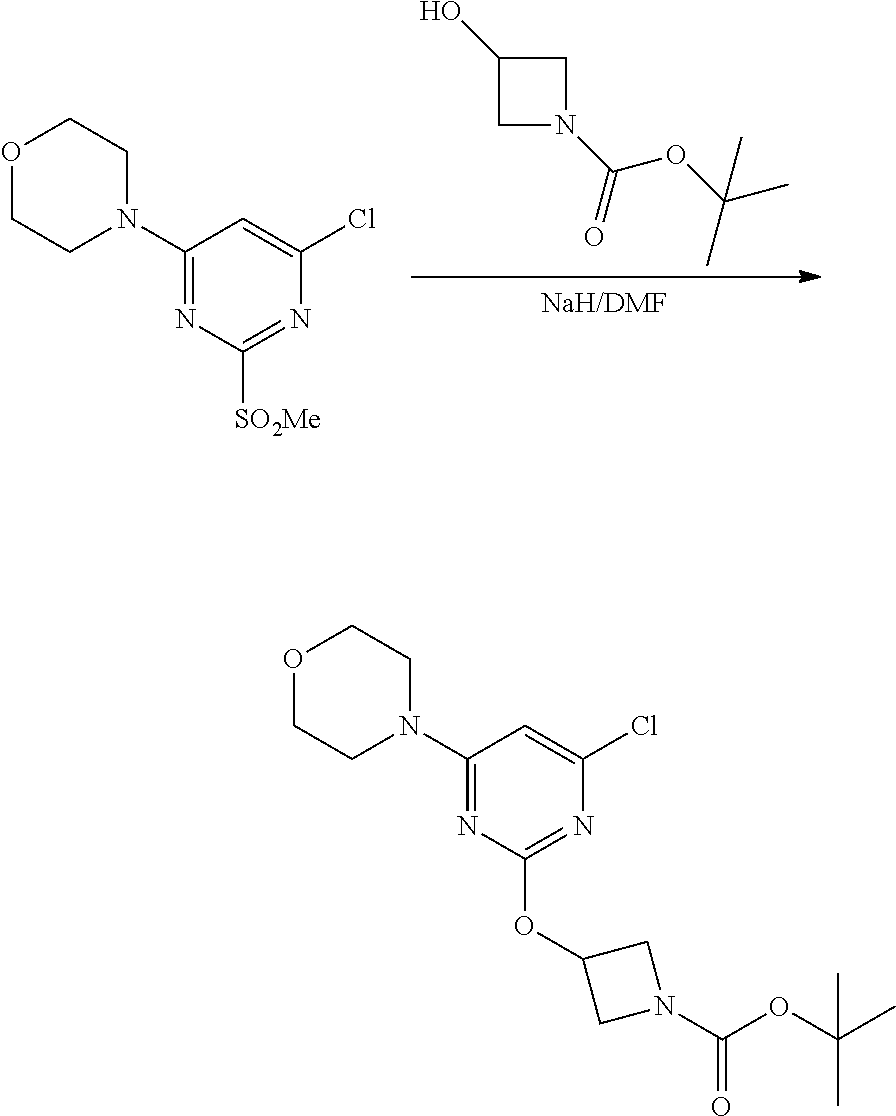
C1(N2CCOCC2)=NC([SO2Me])=NC(Cl)=C1.C1N(C(=O)OC(C)(C)C)CC1O.C1(N2CCOCC2)=NC(OC2CN(C(=O)OC(C)(C)C)C2)=NC(Cl)=C1
